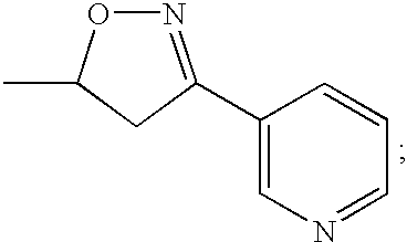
N1=C(C2=CN=CC=C2)CC(C)O1
